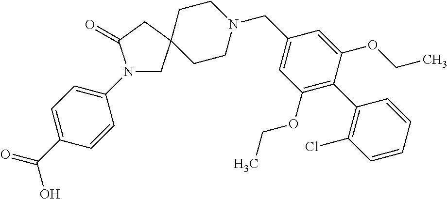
N1(C2=CC=C(C(=O)O)C=C2)CC2(CC1=O)CCN(CC1=CC(OCC)=C(C3=C(Cl)C=CC=C3)C(OCC)=C1)CC2
